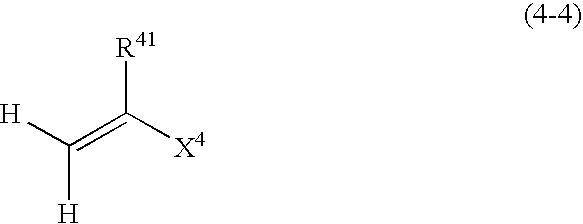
[H]C(=C([X4])[R41])[H]
